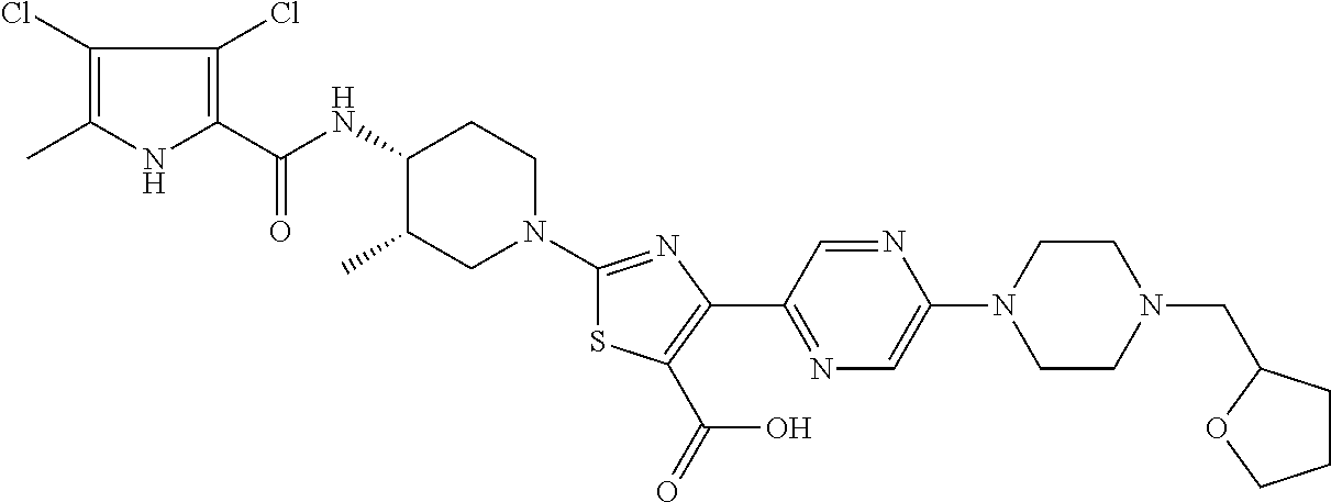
C1(Cl)=C(C)NC(C(NC2C(C)CN(C3=NC(C4=NC=C(N5CCN(CC6CCCO6)CC5)N=C4)=C(C(=O)O)S3)CC2)=O)=C1Cl
